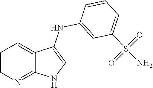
C1=CN=C2C(=C1)C(NC1=CC(S(=O)(=O)N)=CC=C1)=CN2
